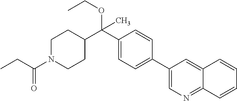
C1(C2=CC=C(C(C3CCN(C(CC)=O)CC3)(OCC)C)C=C2)=CN=C2C(=C1)C=CC=C2
